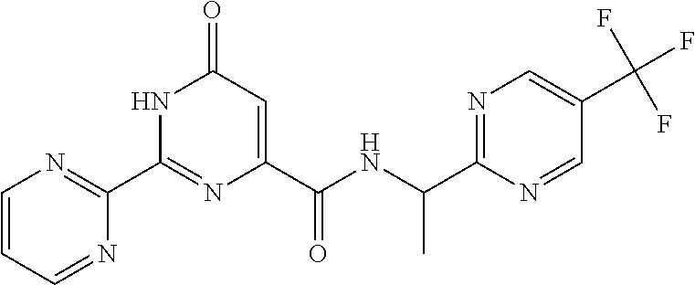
C1(C2=NC=CC=N2)=NC(C(NC(C2=NC=C(C(F)(F)F)C=N2)C)=O)=CC(=O)N1
